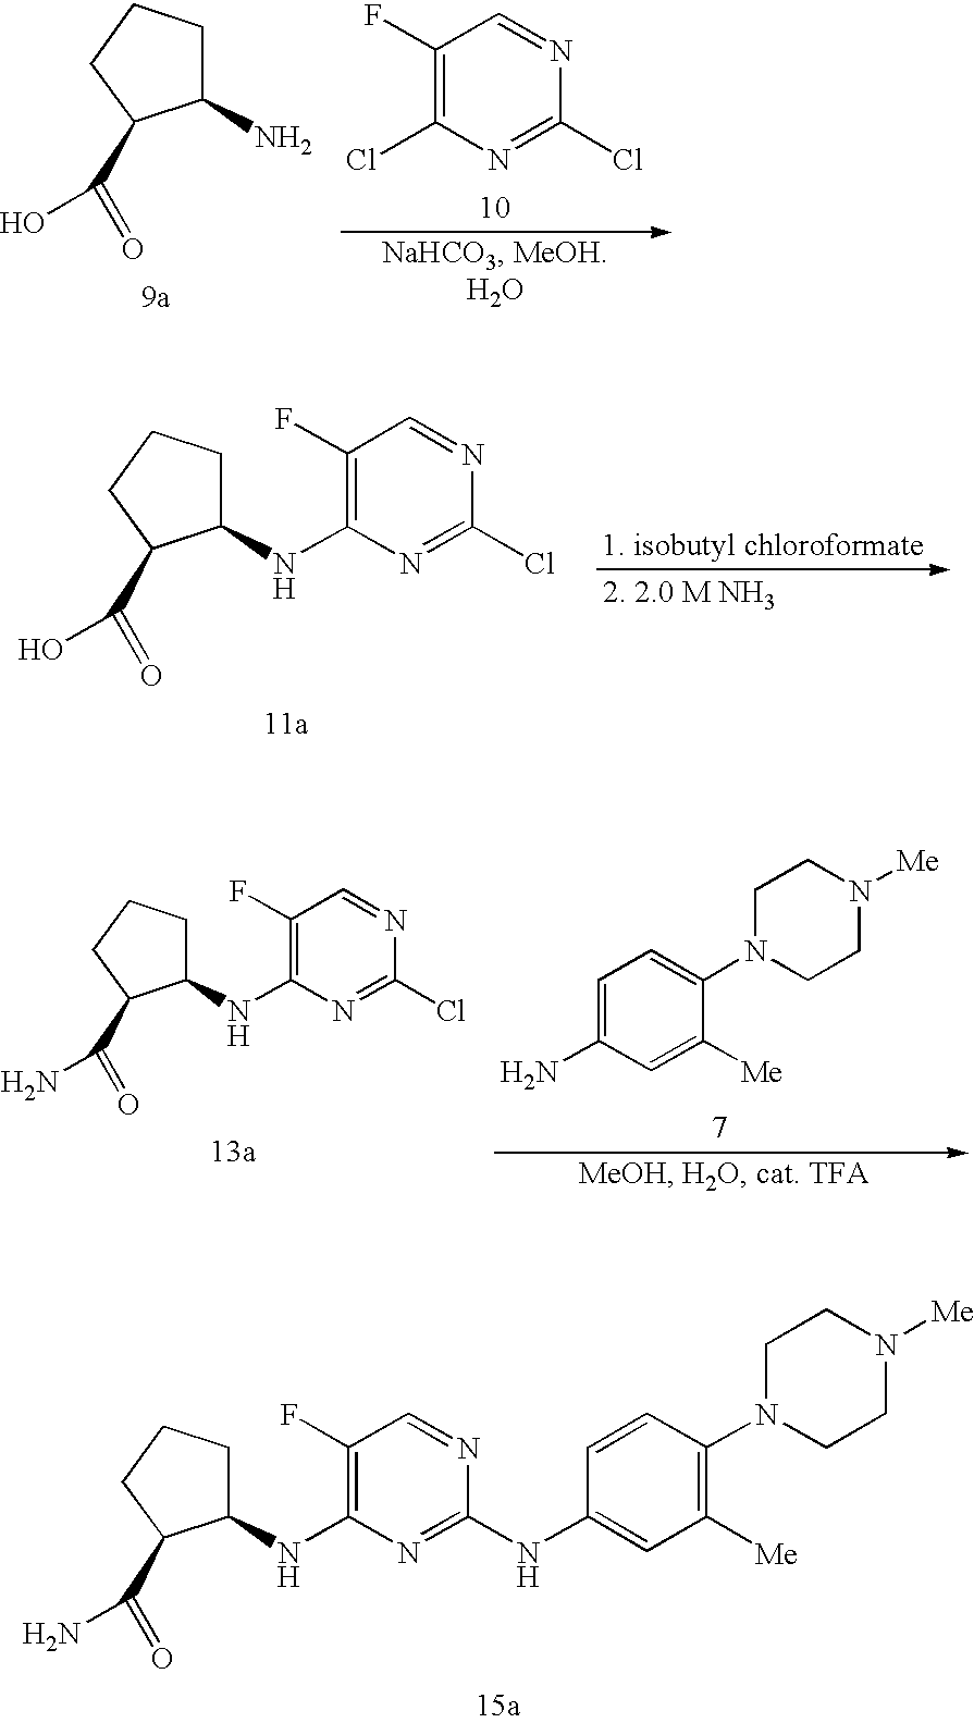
C1(N)CCCC1C(=O)O.C1(F)=C(Cl)N=C(Cl)N=C1.C1(NC2=C(F)C=NC(Cl)=N2)CCCC1C(=O)O.C1=C(N)C=C([Me])C(N2CCN([Me])CC2)=C1.C1(NC2=C(F)C=NC(Cl)=N2)CCCC1C(=O)N.C1(NC2=C(F)C=NC(NC3=CC([Me])=C(N4CCN([Me])CC4)C=C3)=N2)CCCC1C(=O)N
